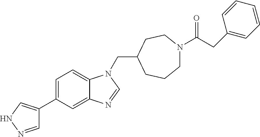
C(N1C2=CC=C(C3=CNN=C3)C=C2N=C1)C1CCN(C(=O)CC2=CC=CC=C2)CCC1
